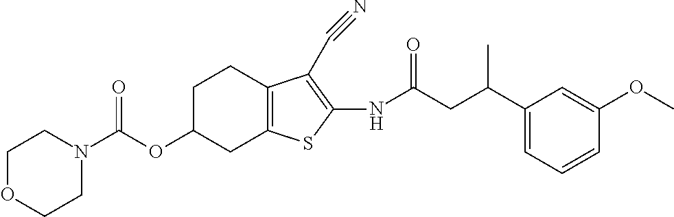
N1(C(OC2CC3=C(CC2)C(C#N)=C(NC(CC(C2=CC=CC(OC)=C2)C)=O)S3)=O)CCOCC1
